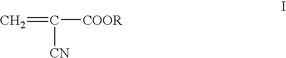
C=C([CN])[COOR]
